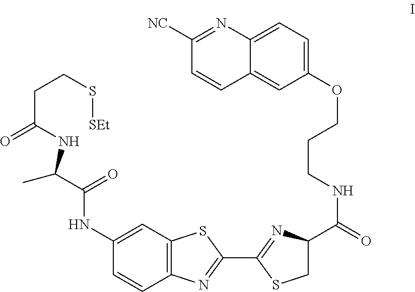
[SEt]SCCC(=O)NC(C(NC1=CC2=C(N=C(C3=NC(C(NCCCOC4=CC=C5C(=C4)C=CC([NC])=N5)=O)CS3)S2)C=C1)=O)C
